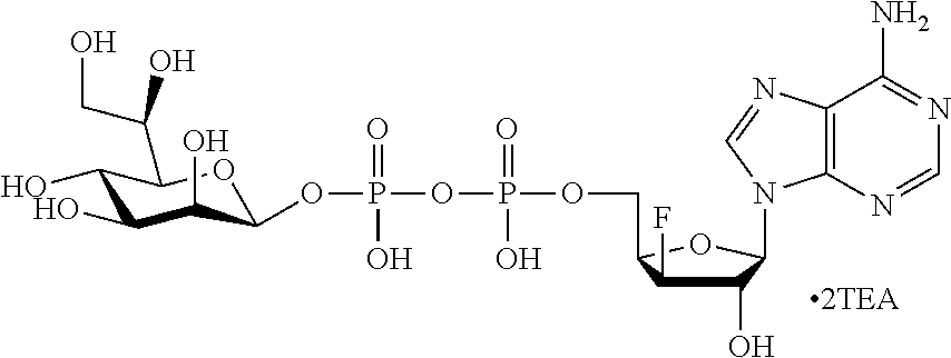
P(OCC1C(F)C(O)C(N2C3=C(C(N)=NC=N3)N=C2)O1)(OP(OC1C(O)C(O)C(O)C(C(CO)O)O1)(=O)O)(=O)O
